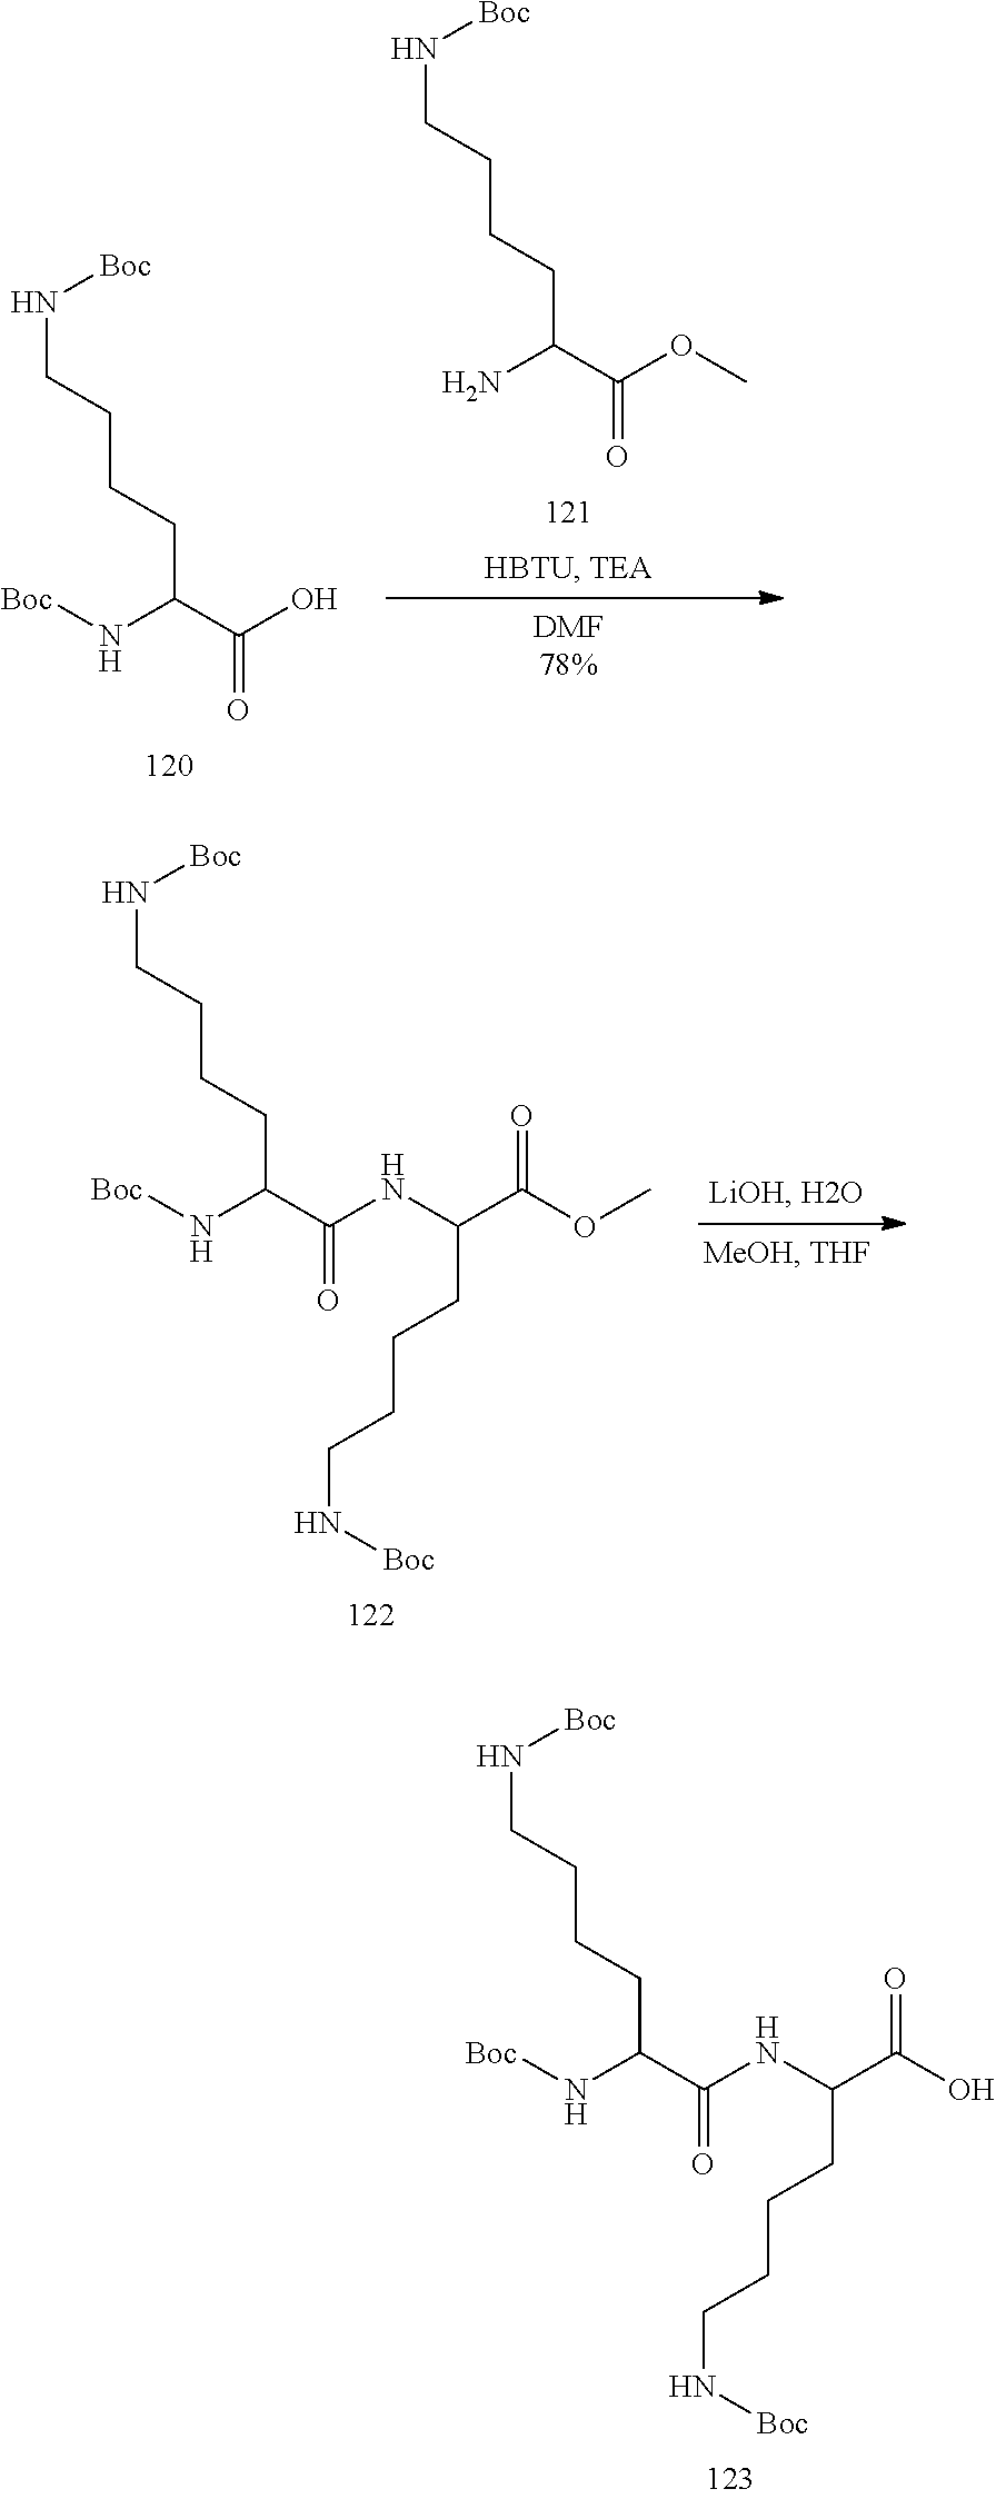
NC(C(OC)=O)CCCCN[Boc].[Boc]NC(C(O)=O)CCCCN[Boc].N(C(C(NC(C(OC)=O)CCCCN[Boc])=O)CCCCN[Boc])[Boc].N(C(C(NC(C(O)=O)CCCCN[Boc])=O)CCCCN[Boc])[Boc]
